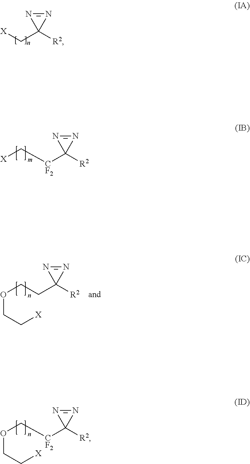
[X]CC1([R2])N=N1.C([CF2]C1([R2])N=N1)[X].C([CF2]C1([R2])N=N1)OCC[X].C(CC1([R2])N=N1)OCC[X]
